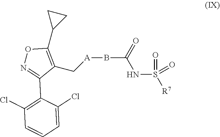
C1(C[A]BC(NS(=O)(=O)[R7])=O)=C(C2CC2)ON=C1C1=C(Cl)C=CC=C1Cl
